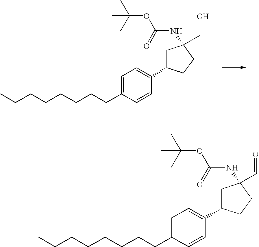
C(CCCCCCC1=CC=C(C2CC(NC(OC(C)(C)C)=O)(CO)CC2)C=C1)C.C(CCCCCCC1=CC=C(C2CC(NC(OC(C)(C)C)=O)(C=O)CC2)C=C1)C
